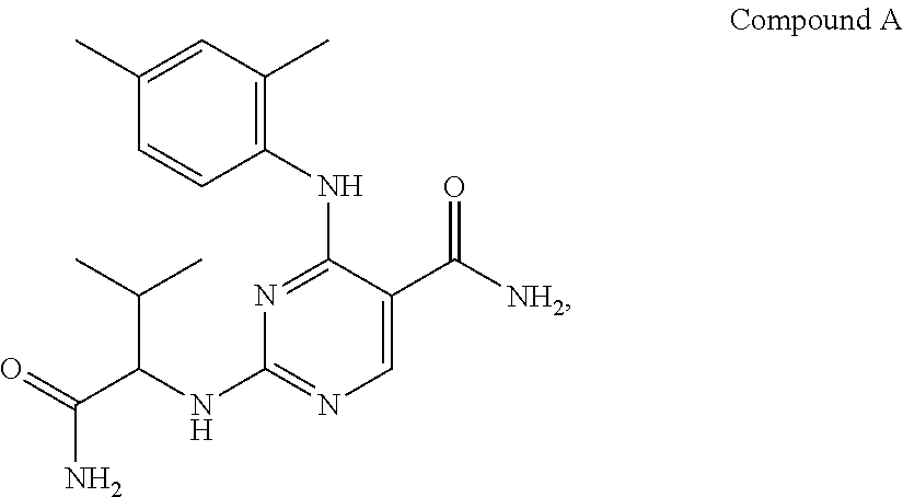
N1=C(NC2=C(C)C=C(C)C=C2)C(C([NH2])=O)=CN=C1NC(C(=O)N)C(C)C
